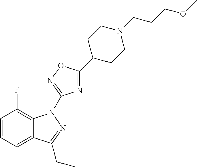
C1=CC=C2C(=C1F)N(C1=NOC(C3CCN(CCCOC)CC3)=N1)N=C2CC
